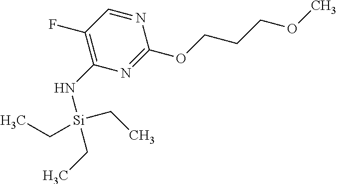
N1=CC(F)=C(N[Si](CC)(CC)CC)N=C1OCCCOC
